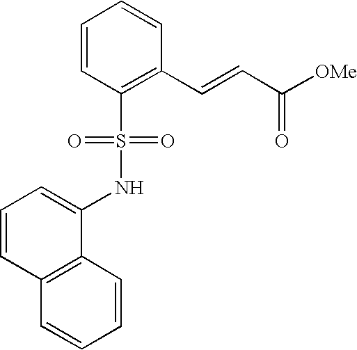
C1=CC(S(=O)(=O)NC2=CC=CC3=C2C=CC=C3)=C(C=CC([OMe])=O)C=C1
